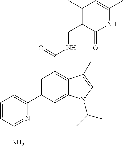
C1(C2=CC(C(NCC3=C(C)C=C(C)NC3=O)=O)=C3C(=C2)N(C(C)C)C=C3C)=CC=CC(N)=N1
